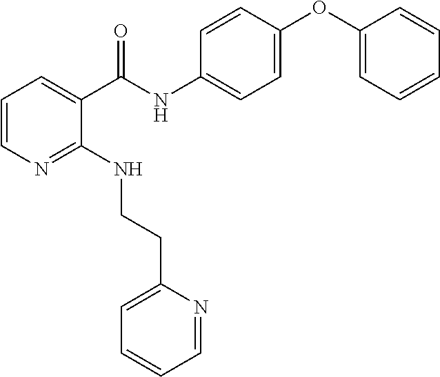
C1=CN=C(NCCC2=CC=CC=N2)C(C(NC2=CC=C(OC3=CC=CC=C3)C=C2)=O)=C1
